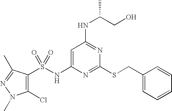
C1=C(NS(C2=C(Cl)N(C)N=C2C)(=O)=O)N=C(SCC2=CC=CC=C2)N=C1NC(CO)C
